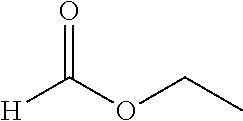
[H]C(OCC)=O
